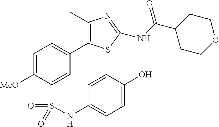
C1=C([MeO])C(S(NC2=CC=C(O)C=C2)(=O)=O)=CC(C2=C(C)N=C(NC(=O)C3CCOCC3)S2)=C1
